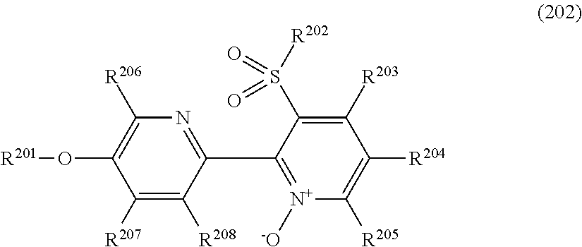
C1([R207])=C([R208])C(C2=[N+]([-O])C([R205])=C([R204])C([R203])=C2S([R202])(=O)=O)=NC([R206])=C1O[R201]
